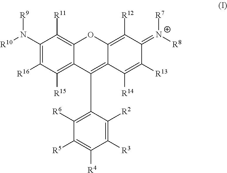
C1(N([R10])[R9])=C([R16])C([R15])=C2C(=C1[R11])OC1=C([R12])C(=[N+]([R8])[R7])C([R13])=C([R14])C1=C2C1=C([R6])C([R5])=C([R4])C([R3])=C1[R2]
